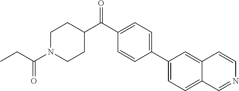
C(C1CCN(C(CC)=O)CC1)(C1=CC=C(C2=CC=C3C(=C2)C=CN=C3)C=C1)=O
